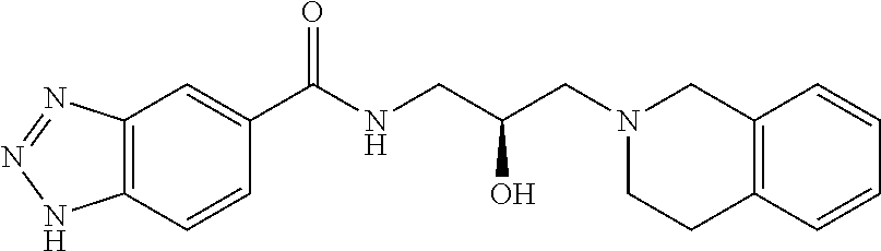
C1(C(NCC(CN2CC3=C(CC2)C=CC=C3)O)=O)=CC2=C(C=C1)NN=N2
